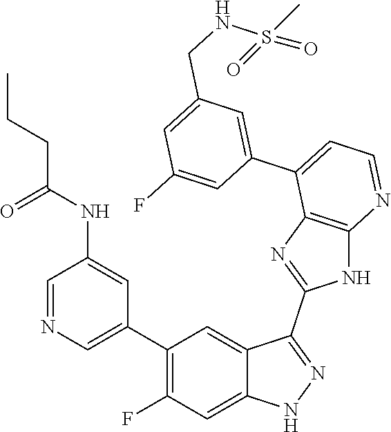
C1=NC=C(C2=C(F)C=C3C(=C2)C(C2=NC4=C(N2)N=CC=C4C2=CC(CNS(=O)(C)=O)=CC(F)=C2)=NN3)C=C1NC(CCC)=O
